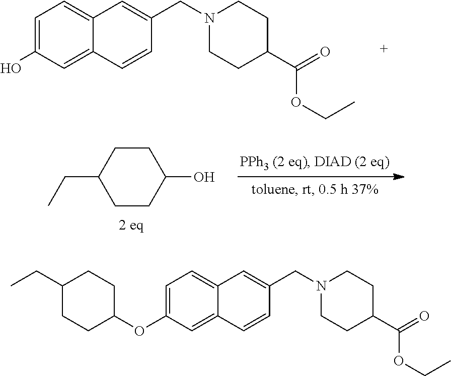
C1=C(O)C=C2C(=C1)C=C(CN1CCC(C(OCC)=O)CC1)C=C2.C1CC(CC)CCC1O.C1=C(OC2CCC(CC)CC2)C=C2C(=C1)C=C(CN1CCC(C(OCC)=O)CC1)C=C2
